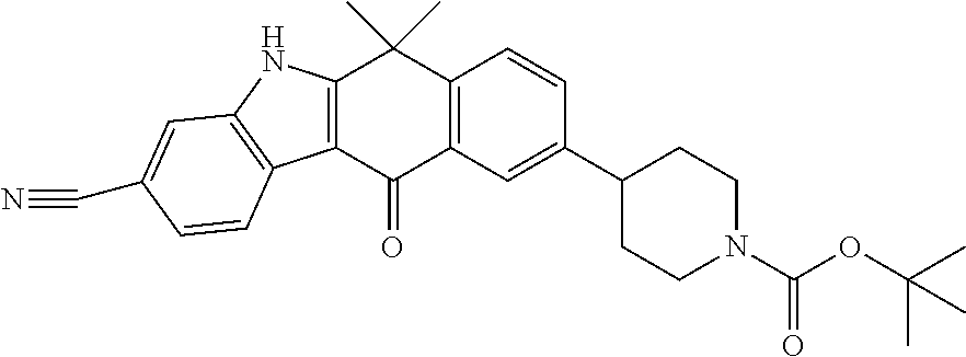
C12=C(C(=O)C3=C(C1(C)C)C=CC(C1CCN(C(OC(C)(C)C)=O)CC1)=C3)C1=C(N2)C=C(C#N)C=C1
